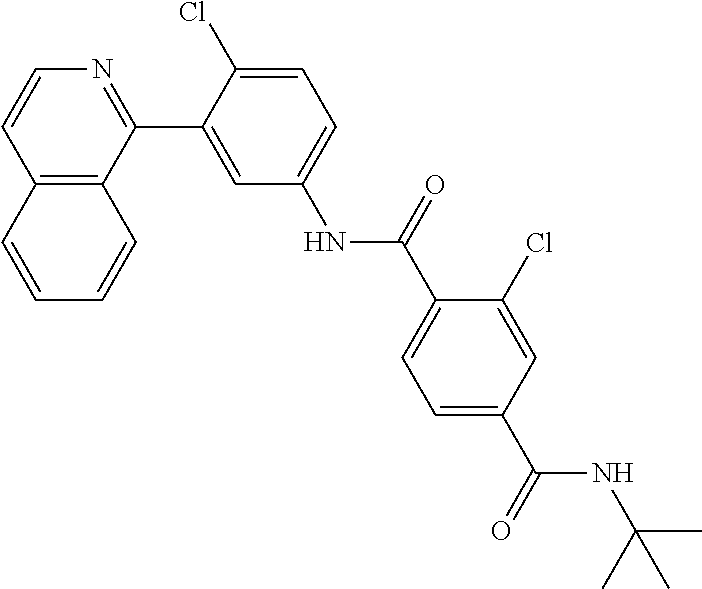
C12=C(C(C3=CC(NC(C4=CC=C(C(=O)NC(C)(C)C)C=C4Cl)=O)=CC=C3Cl)=NC=C1)C=CC=C2
